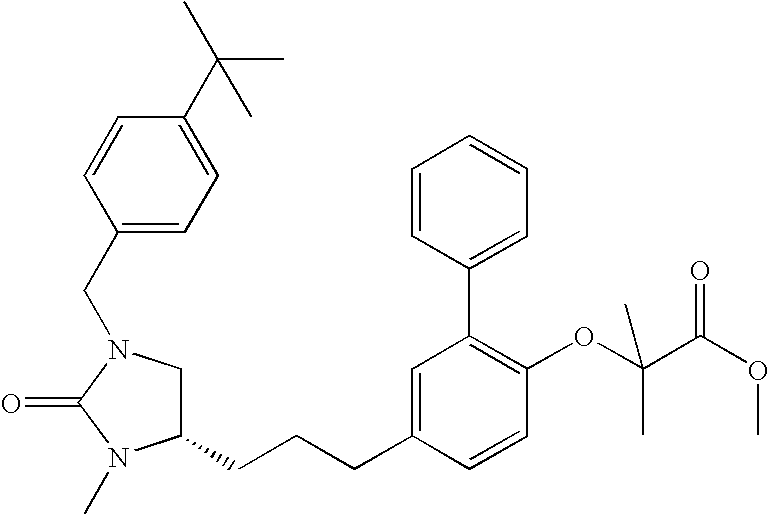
C1(CCCC2=CC(C3=CC=CC=C3)=C(OC(C(OC)=O)(C)C)C=C2)CN(CC2=CC=C(C(C)(C)C)C=C2)C(=O)N1C
